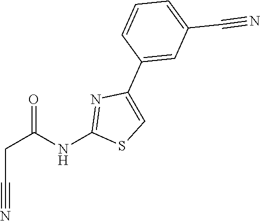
C1(C#N)=CC=CC(C2=CSC(NC(CC#N)=O)=N2)=C1
